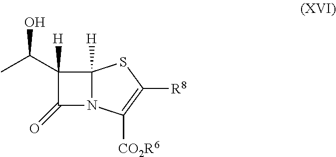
C12([H])N(C([CO2R6])=C([R8])S1)C(=O)C2([H])C(C)O
